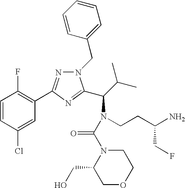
N1(CC2=CC=CC=C2)N=C(C2=C(F)C=CC(Cl)=C2)N=C1C(C(C)C)N(CCC(N)CF)C(N1C(CO)COCC1)=O
